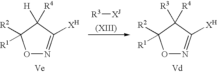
O1N=C([XH])C([H])([R4])C1([R2])[R1].[R3][XJ].O1N=C([XH])C([R3])([R4])C1([R2])[R1]
